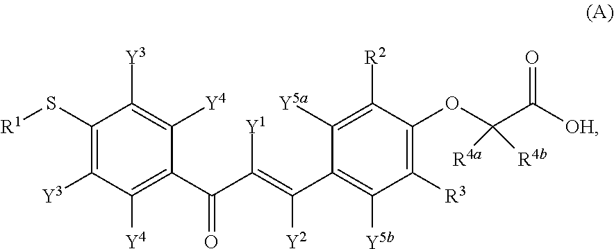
C1(S[R1])=C([Y3])C([Y4])=C(C(C(=C(C2=C([Y5b])C([R3])=C(OC(C([OH])=O)([R4a])[R4b])C([R2])=C2[Y5a])[Y2])[Y1])=O)C([Y4])=C1[Y3]
